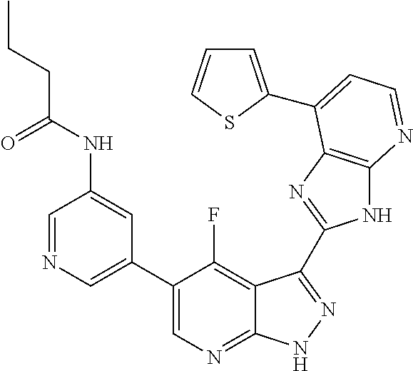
C1=NC=C(C2=CN=C3C(=C2F)C(C2=NC4=C(N2)N=CC=C4C2=CC=CS2)=NN3)C=C1NC(CCC)=O
